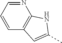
N1=CC=CC2=C1NC(C)=C2
